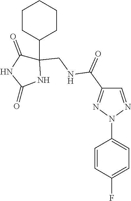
C1=NN(C2=CC=C(F)C=C2)N=C1C(=O)NCC1(C2CCCCC2)C(=O)NC(=O)N1
